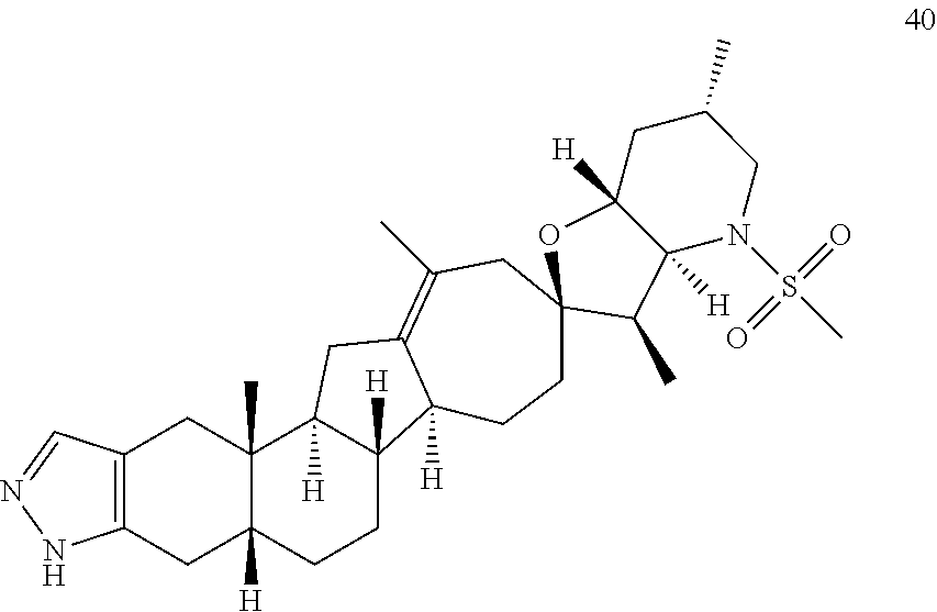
C12=C(CC3([H])C(C)(C1)C1([H])C([H])(CC3)C3([H])C(=C(C)CC4(CC3)OC3([H])C([H])(N(S(C)(=O)=O)CC(C)C3)C4C)C1)NN=C2
